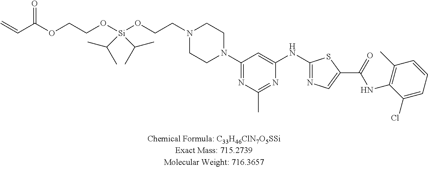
C=CC(OCCO[Si](OCCN1CCN(C2=NC(C)=NC(NC3=NC=C(C(NC4=C(C)C=CC=C4Cl)=O)S3)=C2)CC1)(C(C)C)C(C)C)=O
